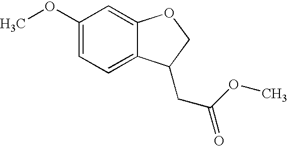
COC1=CC=C2C(=C1)OCC2CC(OC)=O
